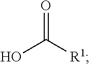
OC([R1])=O
